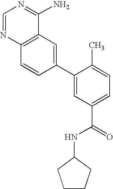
C1=NC2=C(C(N)=N1)C=C(C1=CC(C(=O)NC3CCCC3)=CC=C1C)C=C2
